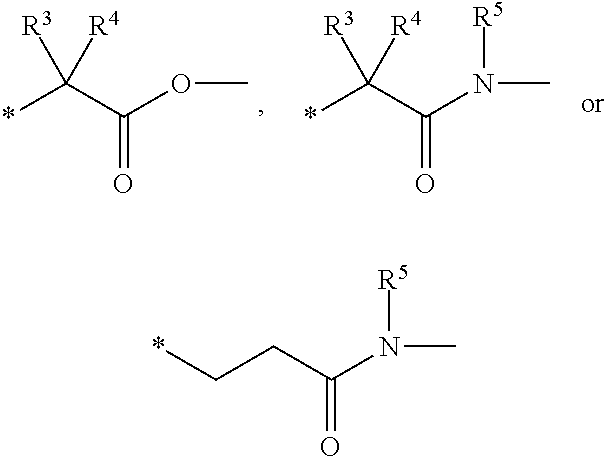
*C(C(OC)=O)([R3])[R4].*C(C(N(C)[R5])=O)([R3])[R4].C(CC(N(C)[R5])=O)*
